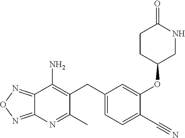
C1(CC2=C(N)C3=NON=C3N=C2C)=CC=C(C#N)C(OC2CNC(=O)CC2)=C1
